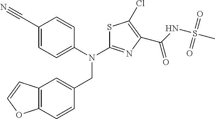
C1(C#N)=CC=C(N(C2=NC(C(NS(C)(=O)=O)=O)=C(Cl)S2)CC2=CC3=C(C=C2)OC=C3)C=C1
